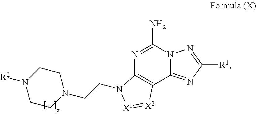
C12=C(C3=NC([R1])=NN3C(N)=N1)[X2]=[X1]N2CCN1CCN([R2])CC1
